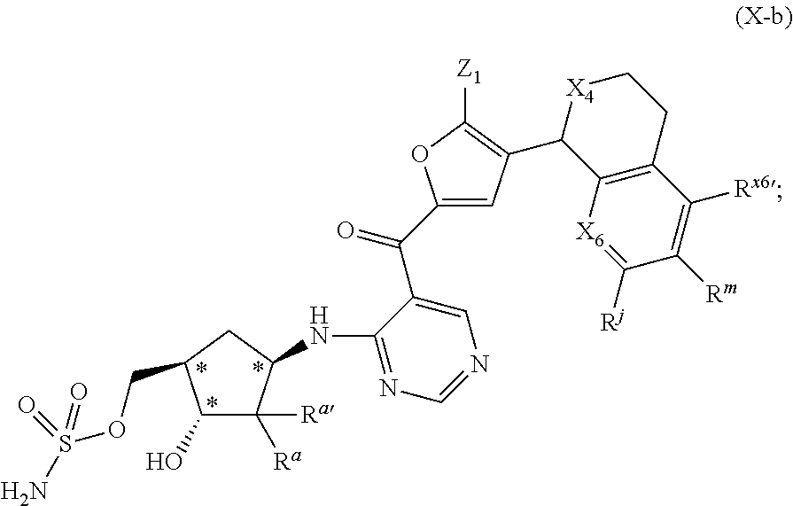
C1=C(C(C2=CN=CN=C2NC2C([Ra])([Ra])C(O)C(COS(N)(=O)=O)C2)=O)OC([Z1])=C1C1[X4]CCC2=C1[X6]=C([Rj])C([Rm])=C2[Rx6]
